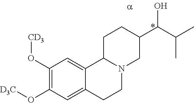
C1(O[CD3])=C(O[D3C])C=C2C(=C1)C1N(CC2)CC(C(C(C)C)O)CC1
